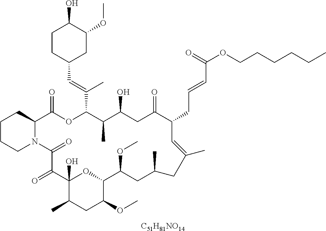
[C51H81NO14].C1CCN2C(C1)C(=O)OC(C(=CC1CC(OC)C(O)CC1)C)C(C)C(O)CC(=O)C(CC=CC(=O)OCCCCCC)C=C(C)CC(C)CC(OC)C1OC(O)(C(=O)C2=O)C(C)CC1OC
